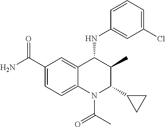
C1(C(N)=O)=CC=C2C(=C1)C(NC1=CC(Cl)=CC=C1)C(C)C(C1CC1)N2C(C)=O
